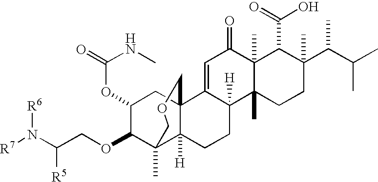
C1(OC(=O)NC)C(OCC(N([R7])[R6])[R5])C2(C)C3([H])CCC4([H])C(=CC(=O)C5(C)C4(C)CCC(C(C(C)C)C)(C)C5C(=O)O)C3(COC2)C1
